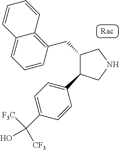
C1=CC(CC2C(C3=CC=C(C(O)([F3C])[CF3])C=C3)CNC2)=C2C(=C1)C=CC=C2
